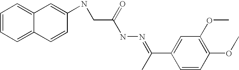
C1=CC=C2C(=C1)C=C(NCC(NN=C(C1=CC(OC)=C(OC)C=C1)C)=O)C=C2
